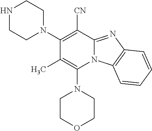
C1N(C2=C([CN])C3=NC4=C(N3C(N3CCOCC3)=C2C)C=CC=C4)CCNC1
